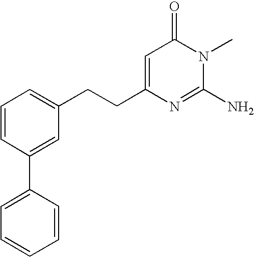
C1=CC(C2=CC=CC=C2)=CC(CCC2=CC(=O)N(C)C(N)=N2)=C1
